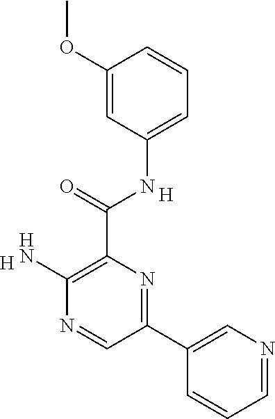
C1=C(NC(C2=C(N)N=CC(C3=CN=CC=C3)=N2)=O)C=C(OC)C=C1.[H].[H]
